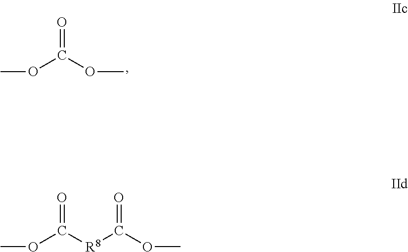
O=C(OC)OC.O=C([R8]C(OC)=O)OC
